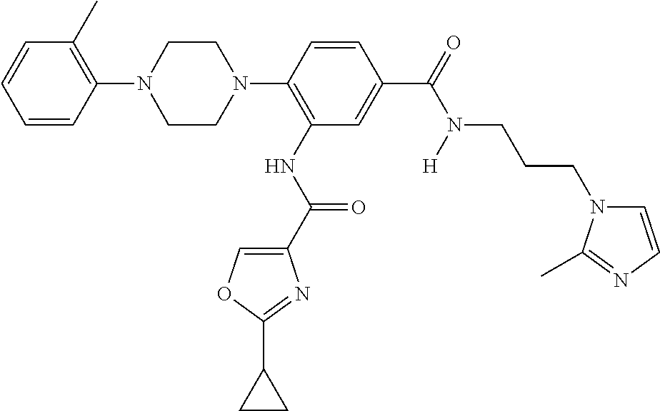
C1(N2CCN(C3=C(NC(=O)C4=COC(C5CC5)=N4)C=C(C(=O)N([H])CCCN4C=CN=C4C)C=C3)CC2)=C(C)C=CC=C1
